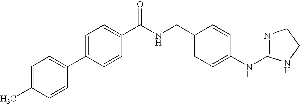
C1=C(C2=CC=C(C)C=C2)C=CC(C(NCC2=CC=C(NC3=NCCN3)C=C2)=O)=C1
